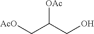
[AcO]CC(CO)[OAc]
